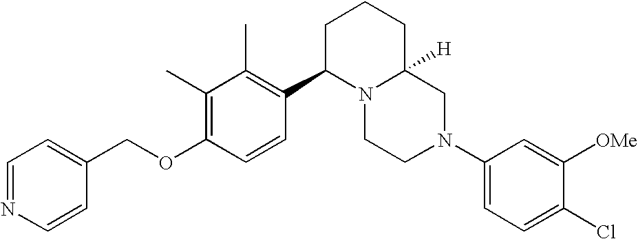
C1(C)=C(OCC2=CC=NC=C2)C=CC(C2N3C([H])(CCC2)CN(C2=CC=C(Cl)C([OMe])=C2)CC3)=C1C
